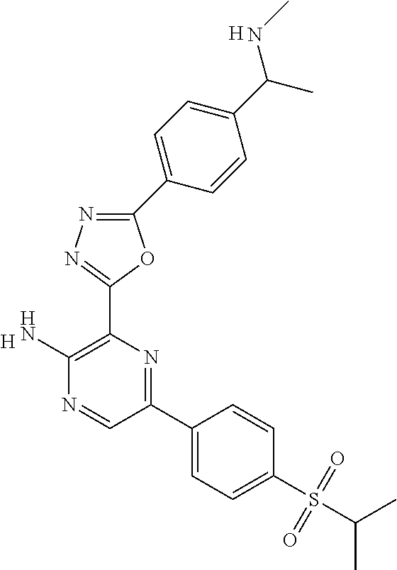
[H].C1(N)=C(C2=NN=C(C3=CC=C(C(NC)C)C=C3)O2)N=C(C2=CC=C(S(C(C)C)(=O)=O)C=C2)C=N1.[H]
